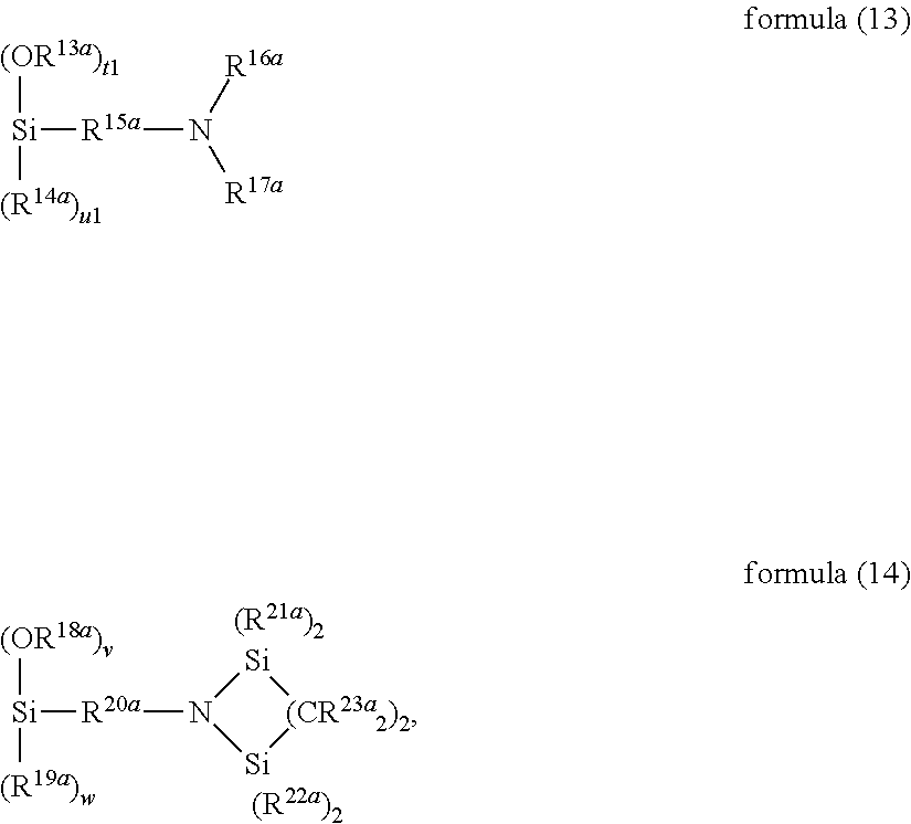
[(OR18a)v][Si]([(R19a)w])[R20a]N1[Si][(CR23a2)2][Si]1.[(OR13a)t1][Si]([(R14a)u1])[R15a]N([R16a])[R17a]
